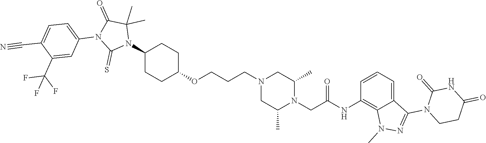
C1(N2C(C)(C)C(=O)N(C3=CC=C(C#N)C(C(F)(F)F)=C3)C2=S)CCC(OCCCN2CC(C)N(CC(NC3=C4C(=CC=C3)C(N3CCC(=O)NC3=O)=NN4C)=O)C(C)C2)CC1
